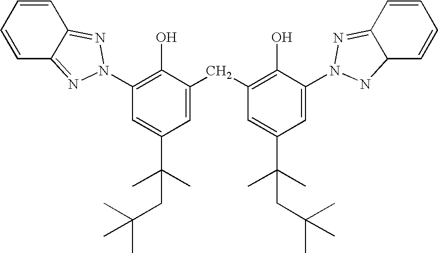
C1(N2N=C3C=CC=CC3=N2)=C(O)C(CC2=C(O)C(N3N=C4C(C=CC=C4)N3)=CC(C(C)(C)CC(C)(C)C)=C2)=CC(C(C)(C)CC(C)(C)C)=C1
